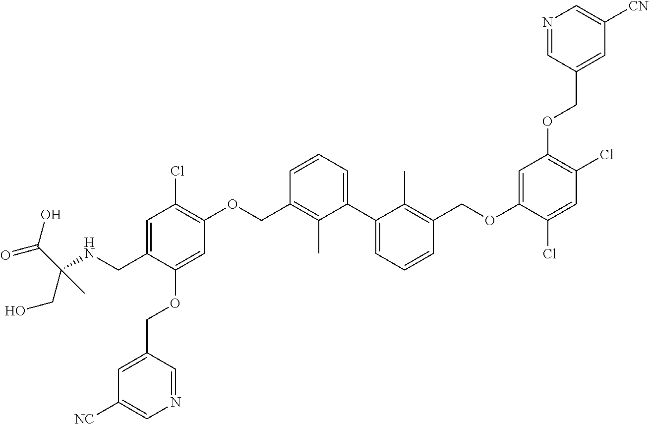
C1=C(CNC(C(=O)O)(CO)C)C(OCC2=CC([NC])=CN=C2)=CC(OCC2=C(C)C(C3=CC=CC(COC4=CC(OCC5=CC([CN])=CN=C5)=C(Cl)C=C4Cl)=C3C)=CC=C2)=C1Cl
